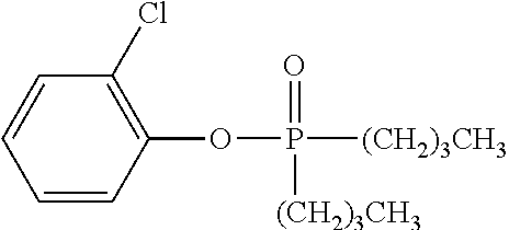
C1=CC(OP([(CH2)3CH3])(=O)[(CH2)3CH3])=C(Cl)C=C1
